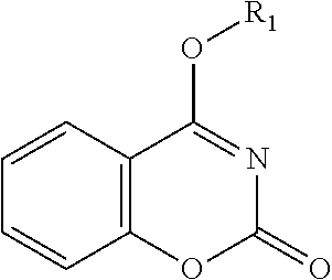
C1=CC2=C(C=C1)OC(=O)N=C2O[R1]
